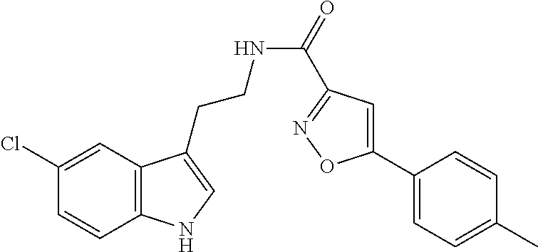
N(C(=O)C1=NOC(C2=CC=C(C)C=C2)=C1)CCC1=CNC2=C1C=C(Cl)C=C2
